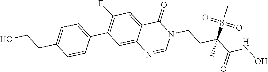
C1=C(CCO)C=CC(C2=C(F)C=C3C(=C2)N=CN(CCC(C(NO)=O)(C)S(C)(=O)=O)C3=O)=C1
